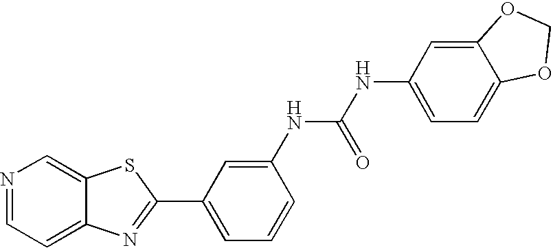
N1=CC=C2C(=C1)SC(C1=CC=CC(NC(=O)NC3=CC=C4C(=C3)OCO4)=C1)=N2
